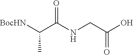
OC(CNC(C([BocHN])C)=O)=O
